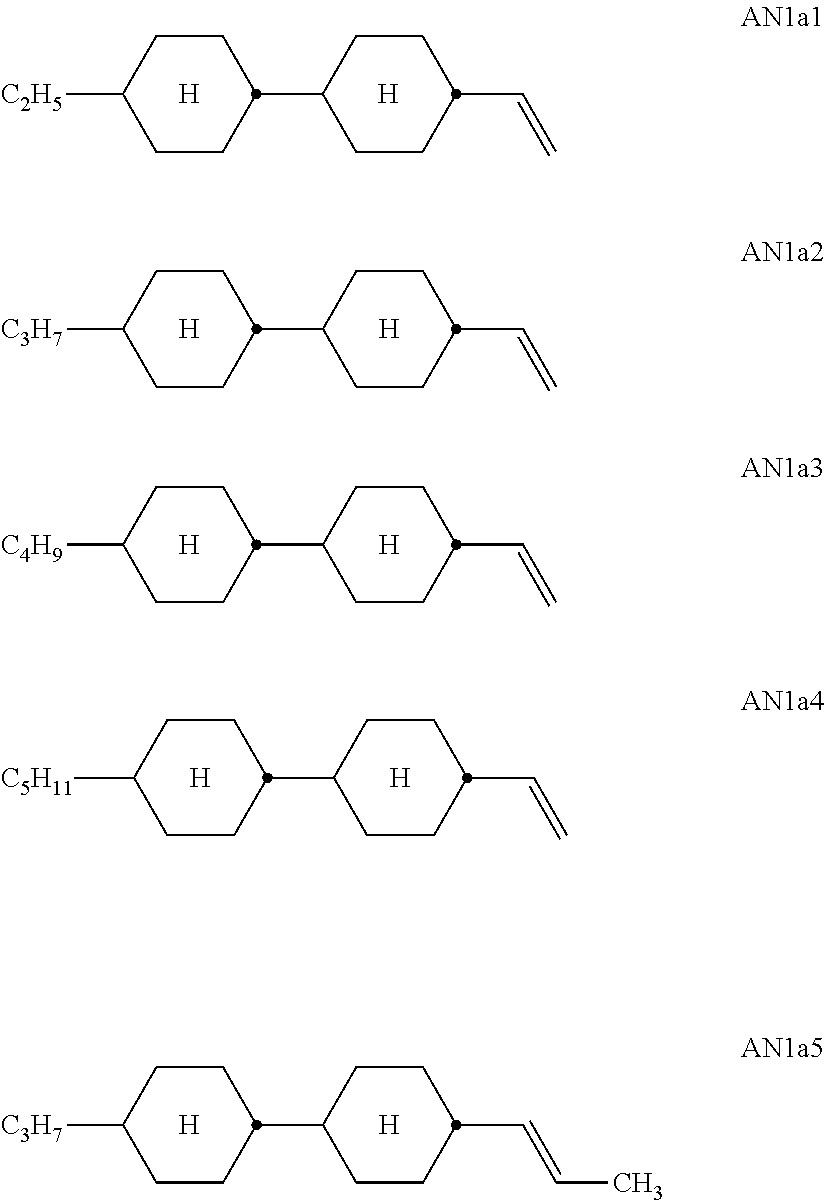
[H].C1CC(C2CCC(C=C)CC2)CCC1[C2H5].[H].[H].C1CC(C2CCC(C=C)CC2)CCC1[C3H7].[H].[H].C1CC(C2CCC(C=C)CC2)CCC1[C4H9].[H].[H].C1CC(C2CCC(C=C)CC2)CCC1[C5H11].[H].[H].C1CC(C2CCC(C=CC)CC2)CCC1[C3H7].[H]
